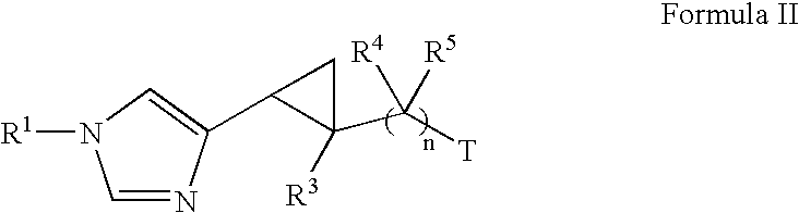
C1=NC(C2C(C([T])([R4])[R5])([R3])C2)=CN1[R1]
